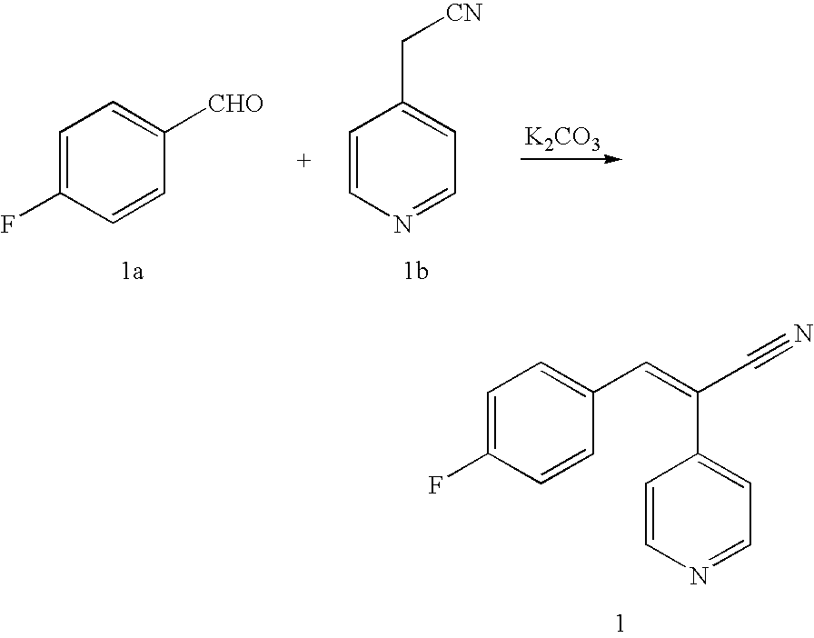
C1=C(F)C=CC(C=C(C#N)C2=CC=NC=C2)=C1.C1=C(F)C=CC([CHO])=C1.C1=CN=CC=C1C[CN].[K2CO3]
